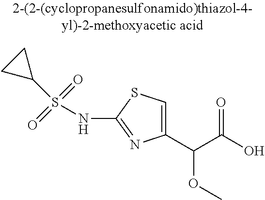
C1(C(C(O)=O)OC)=CSC(NS(=O)(=O)C2CC2)=N1
